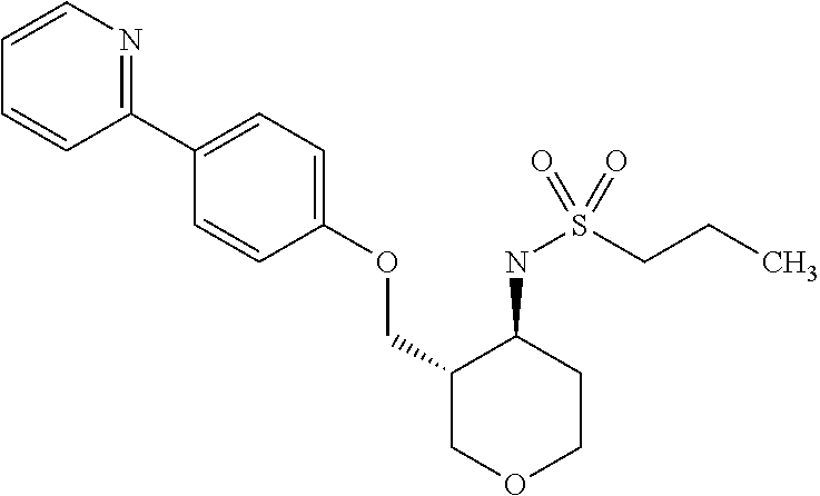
C1(C2=CC=C(OCC3COCCC3NS(CCC)(=O)=O)C=C2)=NC=CC=C1
